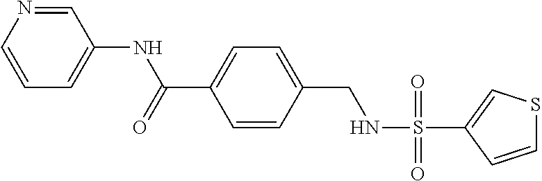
C1(NC(C2=CC=C(CNS(C3=CSC=C3)(=O)=O)C=C2)=O)=CC=CN=C1
